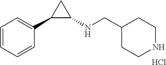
C1=CC=CC=C1C1C(NCC2CCNCC2)C1.Cl
